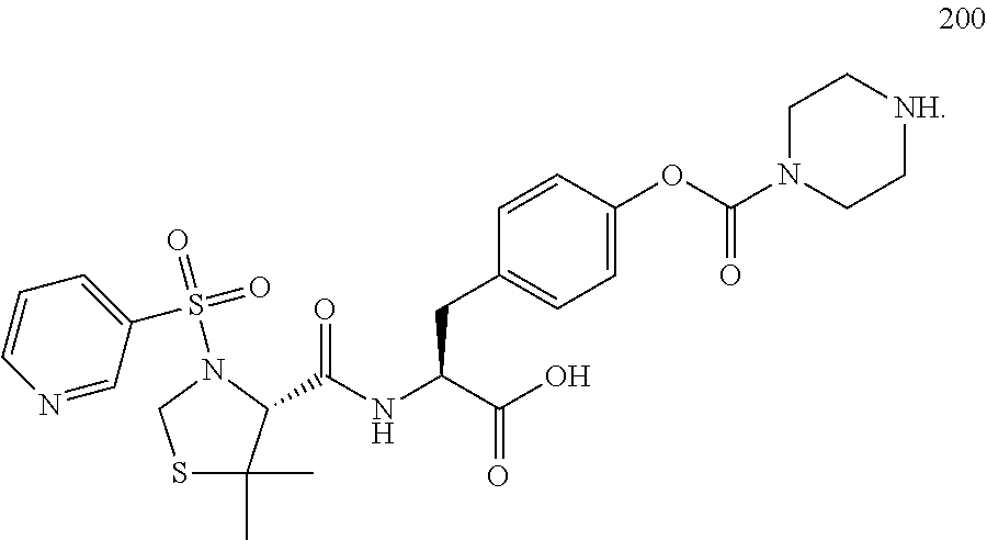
C(NC(C(O)=O)CC1=CC=C(OC(N2CC[NH]CC2)=O)C=C1)(C1C(C)(C)SCN1S(C1=CC=CN=C1)(=O)=O)=O
